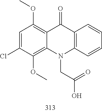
C1=C(Cl)C(OC)=C2C(=C1OC)C(=O)C1=C(N2CC(O)=O)C=CC=C1
